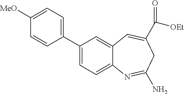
C1(C2=CC=C3C(=C2)C=C(C([OEt])=O)CC(N)=N3)=CC=C([MeO])C=C1
